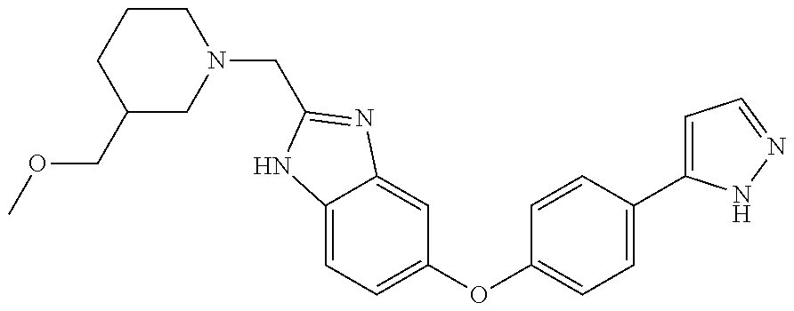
C1CN(CC2=NC3=CC(OC4=CC=C(C5=CC=NN5)C=C4)=CC=C3N2)CC(COC)C1
